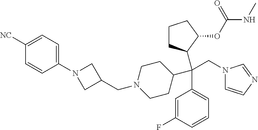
[NC]C1=CC=C(N2CC(CN3CCC(C(C4=CC=CC(F)=C4)(CN4C=CN=C4)C4CCCC4OC(NC)=O)CC3)C2)C=C1
